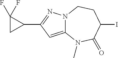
C12=CC(C3C(F)(F)C3)=NN1CCC(I)C(=O)N2C
